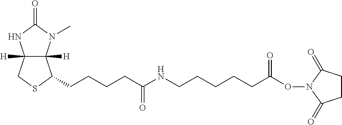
C12([H])C([H])(N(C)C(=O)N1)C(CCCCC(=O)NCCCCCC(ON1C(=O)CCC1=O)=O)SC2
